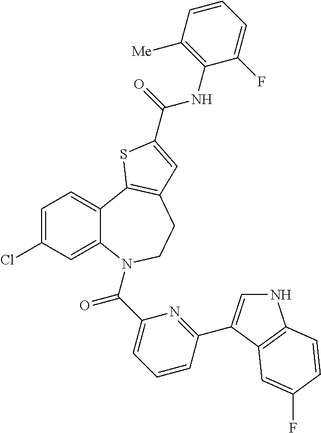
C1=C(Cl)C=C2C(=C1)C1=C(CCN2C(C2=CC=CC(C3=CNC4=C3C=C(F)C=C4)=N2)=O)C=C(C(=O)NC2=C([Me])C=CC=C2F)S1
